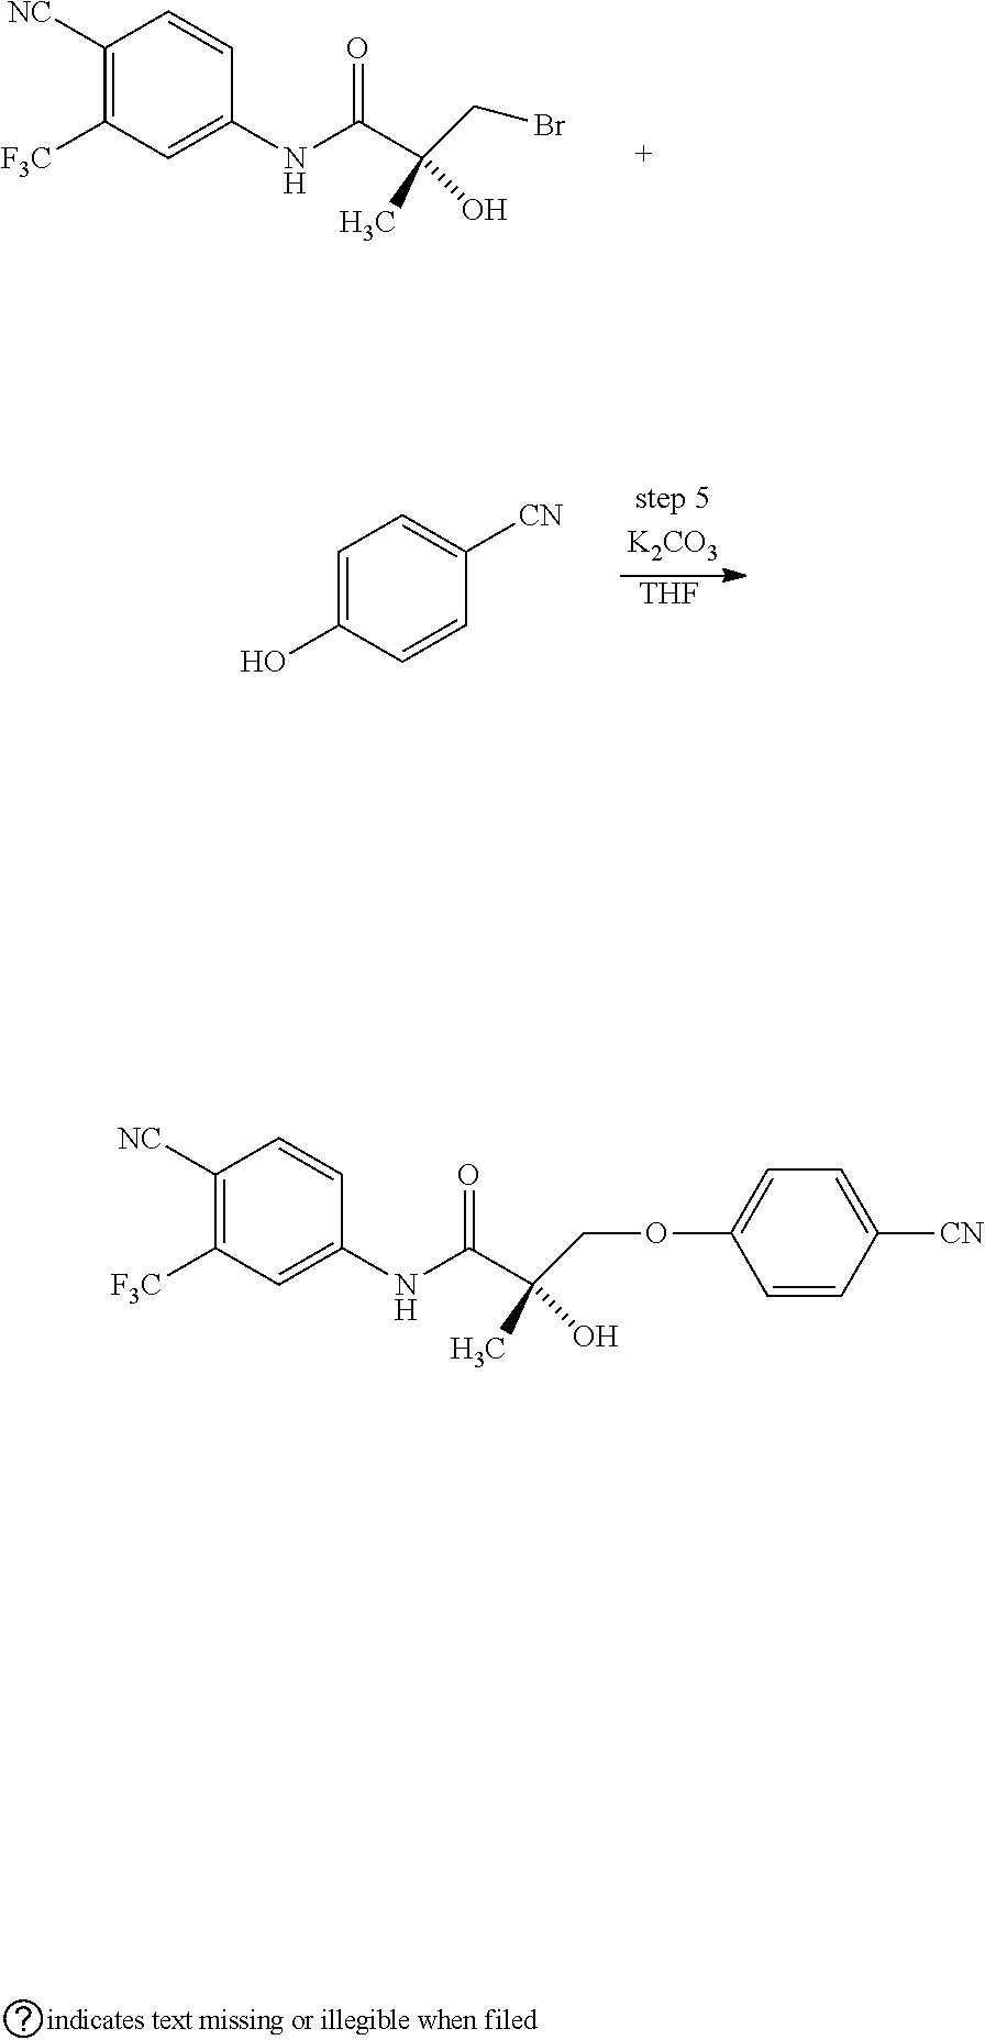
C1=C(O)C=CC([CN])=C1.[THF].C1([F3C])=C([NC])C=CC(NC(C(COC2=CC=C([CN])C=C2)(C)O)=O)=C1.C1([F3C])=C([NC])C=CC(NC(C(CBr)(C)O)=O)=C1
